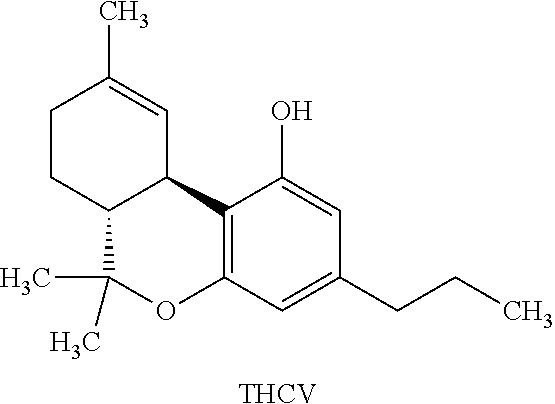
C1CC2C(C=C1C)C1=C(C=C(CCC)C=C1O)OC2(C)C.[THCV]
